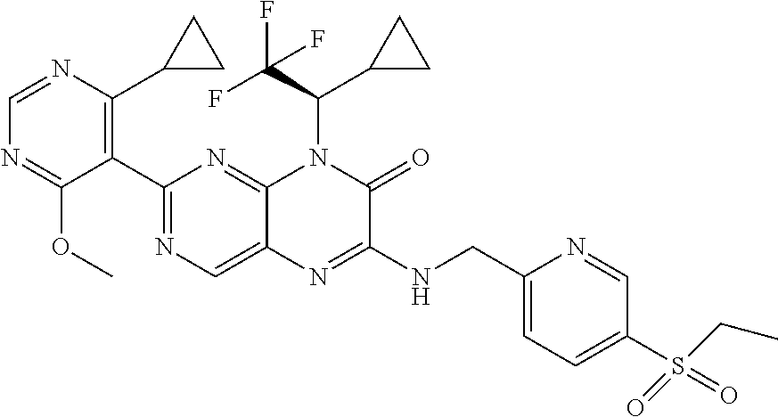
C1(C2=NC=C3C(=N2)N(C(C(F)(F)F)C2CC2)C(=O)C(NCC2=CC=C(S(=O)(CC)=O)C=N2)=N3)=C(C2CC2)N=CN=C1OC
